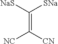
[NaS]C([SNa])=C([CN])[NC]
